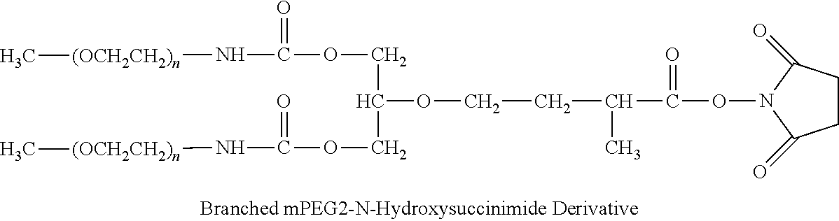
O(N1C(=O)CCC1=O)C(=O)C(CCOC(COC(N[(OCH2CH2)n]C)=O)COC(N[(OCH2CH2)n]C)=O)C
